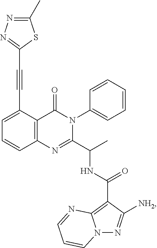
C1=C(C#CC2=NN=C(C)S2)C2=C(C=C1)N=C(C(C)NC(=O)C1=C3N(N=C1[NH2])C=CC=N3)N(C1=CC=CC=C1)C2=O
